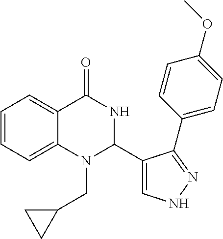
C1=CC=C2C(=C1)C(=O)NC(C1=CNN=C1C1=CC=C(OC)C=C1)N2CC1CC1
